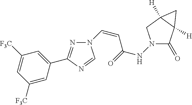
N1=C(C2=CC([F3C])=CC([F3C])=C2)N=CN1C=CC(NN1C(=O)C2([H])C([H])(C1)C2)=O
